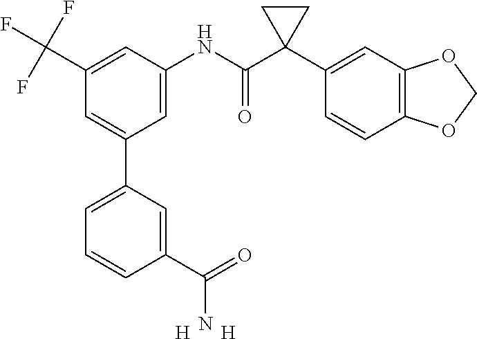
C1=C(NC(C2(C3=CC4=C(C=C3)OCO4)CC2)=O)C=C(C(F)(F)F)C=C1C1=CC=CC(C(=O)N)=C1.[H].[H]
